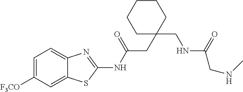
C1=C([F3CO])C=C2C(=C1)N=C(NC(CC1(CNC(CNC)=O)CCCCC1)=O)S2
